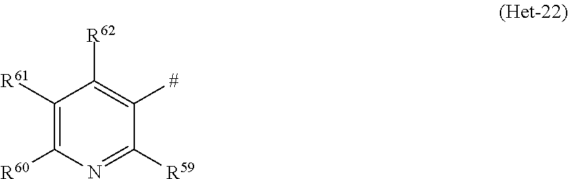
C1([R61])=C([R60])N=C([R59])C([#])=C1[R62]
